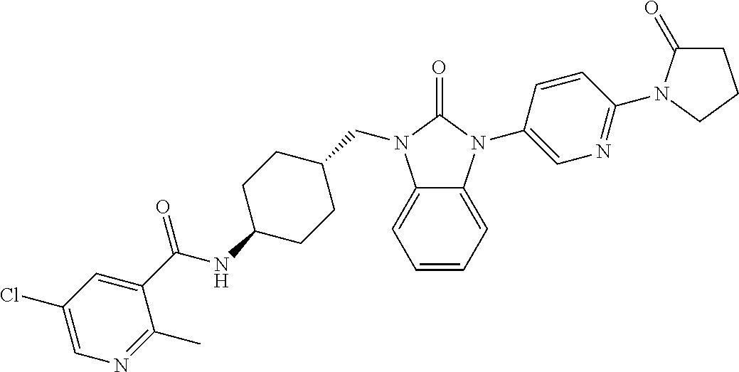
C1=CC=C2C(=C1)N(CC1CCC(NC(C3=CC(Cl)=CN=C3C)=O)CC1)C(=O)N2C1=CN=C(N2C(=O)CCC2)C=C1
